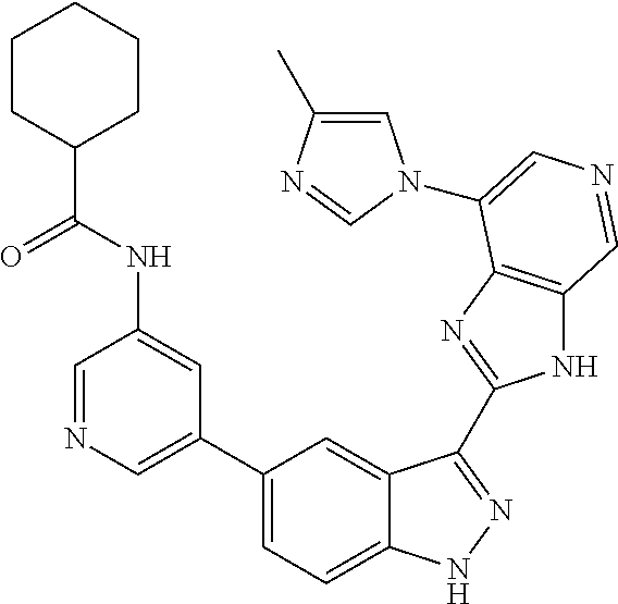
C1(C2=CN=CC(NC(C3CCCCC3)=O)=C2)=CC=C2C(=C1)C(C1=NC3=C(N1)C=NC=C3N1C=C(C)N=C1)=NN2
